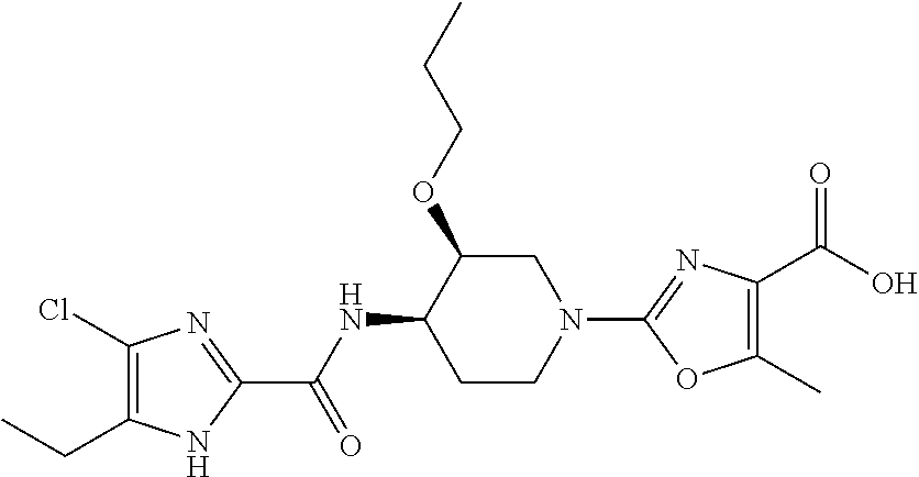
C1(Cl)=C(CC)NC(C(NC2CCN(C3=NC(C(O)=O)=C(C)O3)CC2OCCC)=O)=N1
